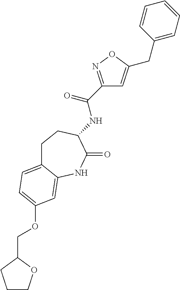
N(C(C1=NOC(CC2=CC=CC=C2)=C1)=O)C1C(=O)NC2=CC(OCC3OCCC3)=CC=C2CC1
